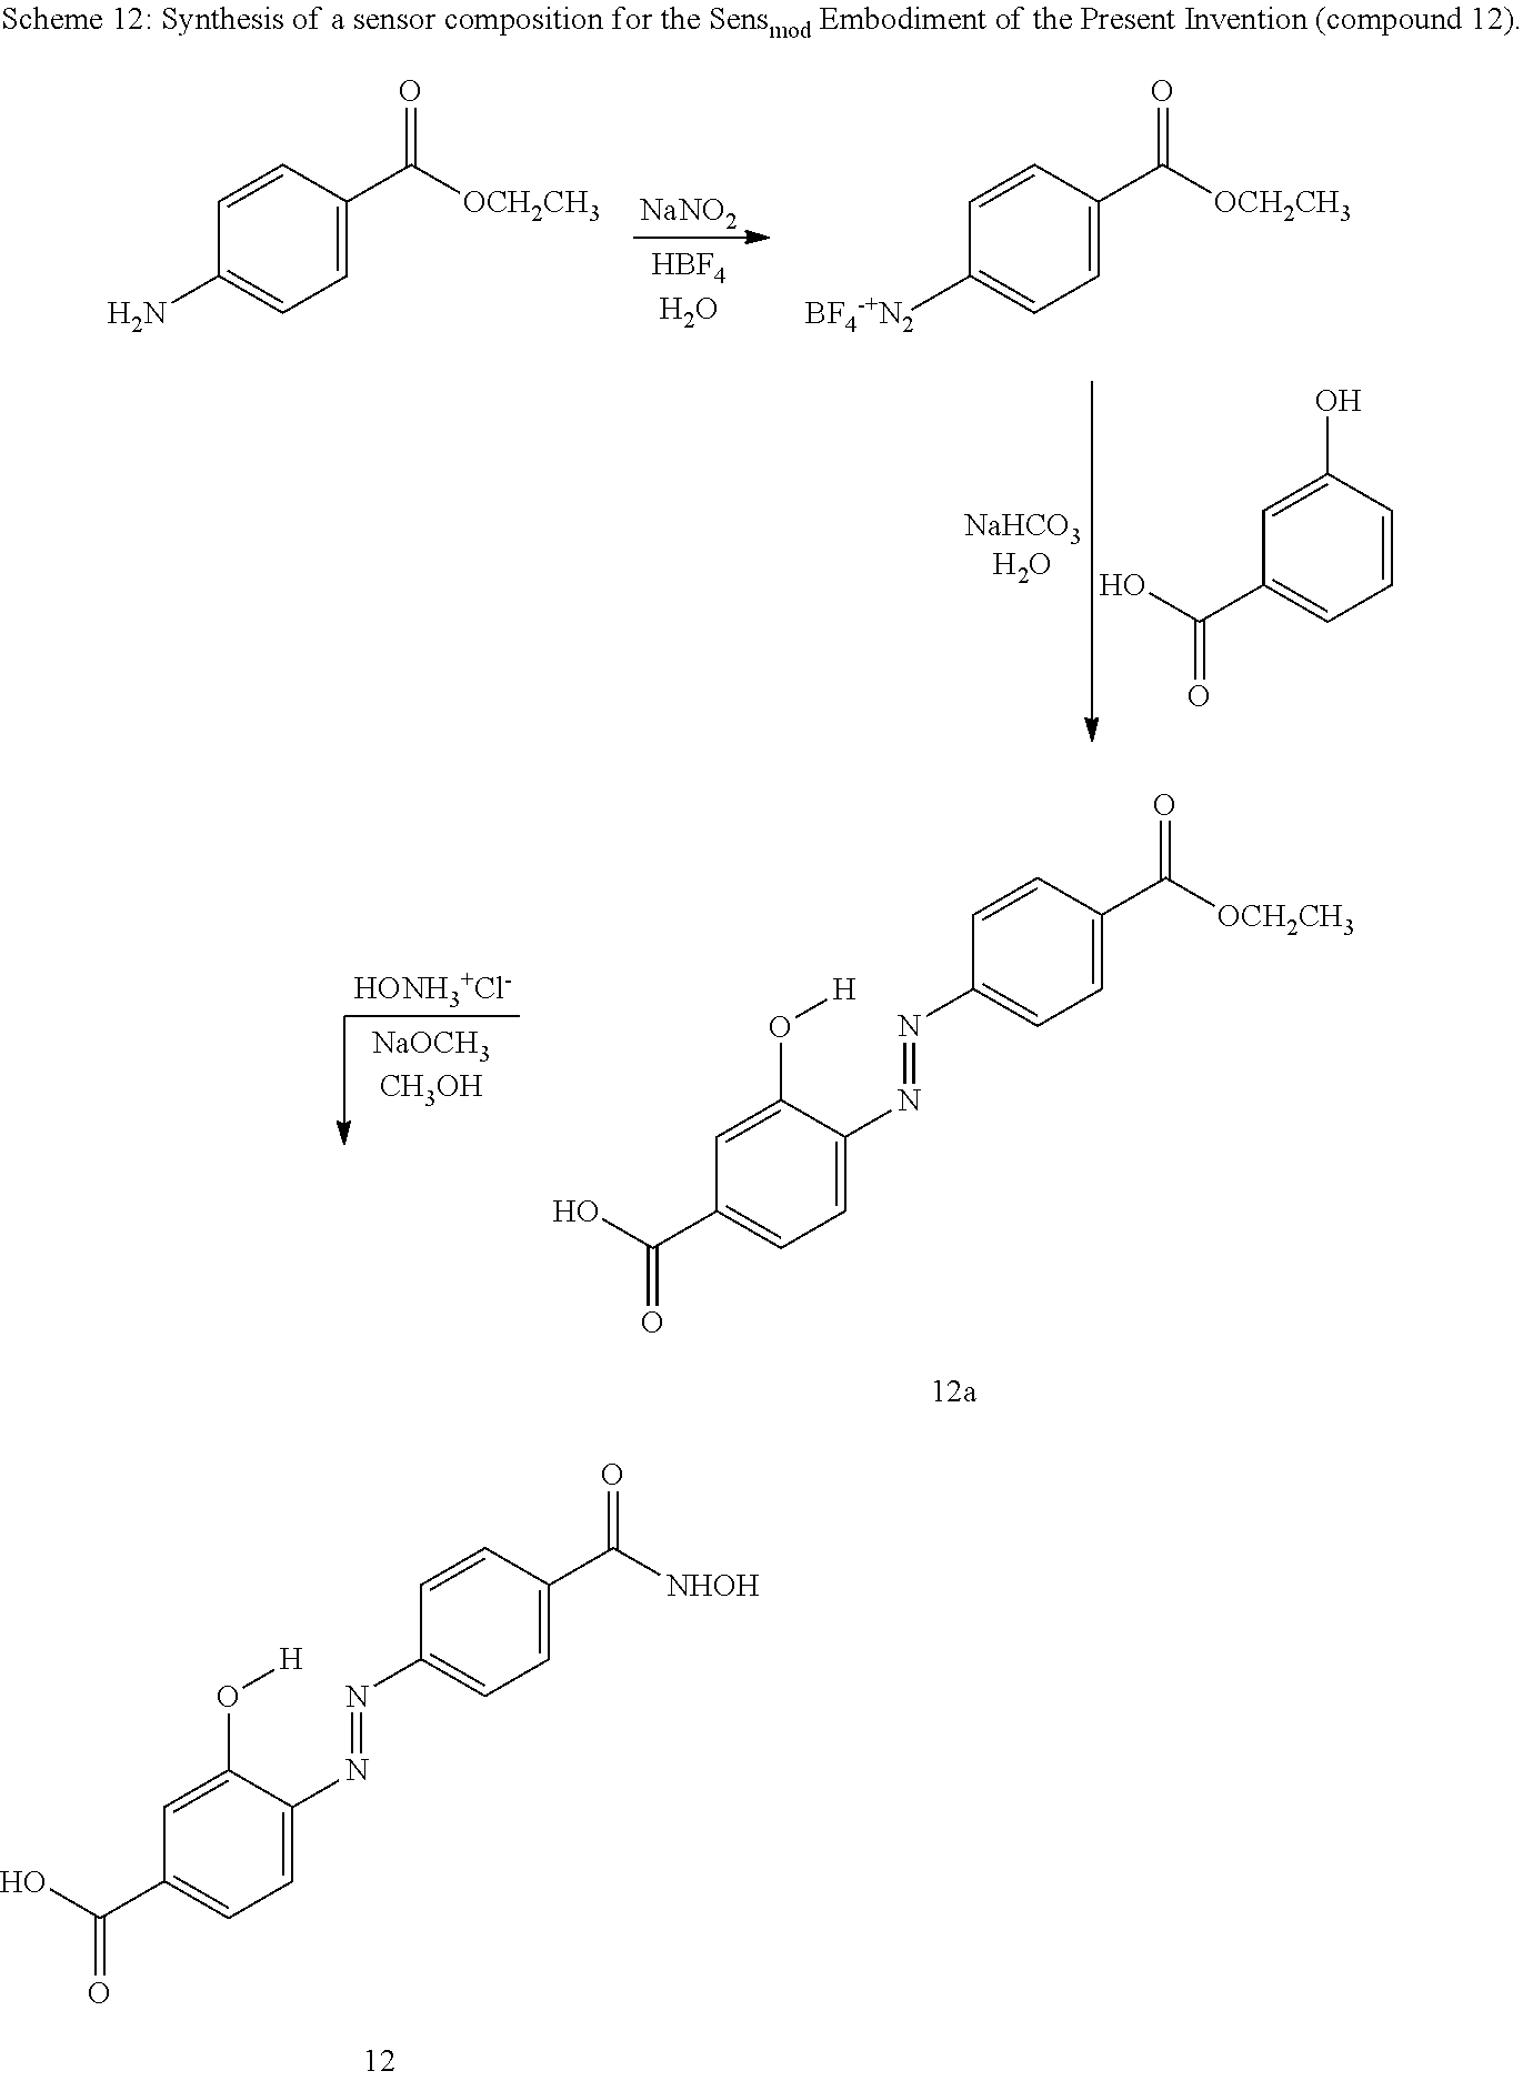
C1=C(C([NHOH])=O)C=CC(N=NC2=CC=C(C(O)=O)C=C2O[H])=C1.C1=C(C([OCH2CH3])=O)C=CC(N=NC2=CC=C(C(O)=O)C=C2O[H])=C1.[HONH3+Cl-].[NaNO2].C1=CC(O)=CC(C(O)=O)=C1.C1=C(C([OCH2CH3])=O)C=CC(N)=C1.C1=C(C([OCH2CH3])=O)C=CC([BF4-+N2])=C1
